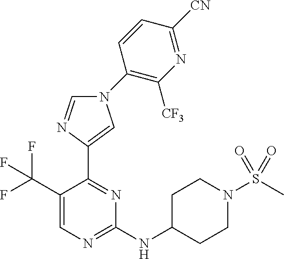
C1(NC2CCN(S(C)(=O)=O)CC2)=NC=C(C(F)(F)F)C(C2=CN(C3=C([CF3])N=C([CN])C=C3)C=N2)=N1
